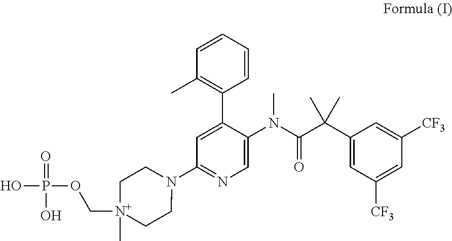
C1=CC(C)=C(C2=CC(N3CC[N+](COP(=O)(O)O)(C)CC3)=NC=C2N(C(=O)C(C2=CC([CF3])=CC([CF3])=C2)(C)C)C)C=C1
